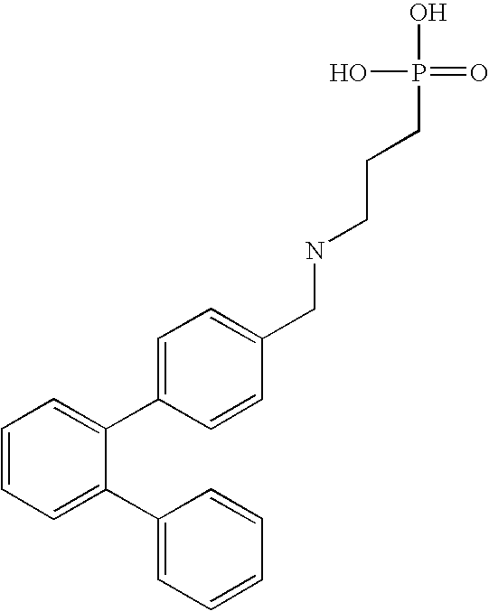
C1=CC(CNCCCP(O)(O)=O)=CC=C1C1=CC=CC=C1C1=CC=CC=C1
